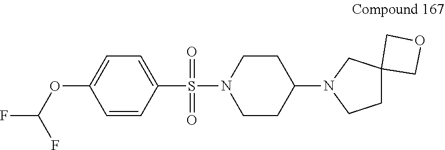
C1CN(S(=O)(C2=CC=C(OC(F)F)C=C2)=O)CCC1N1CCC2(C1)COC2
